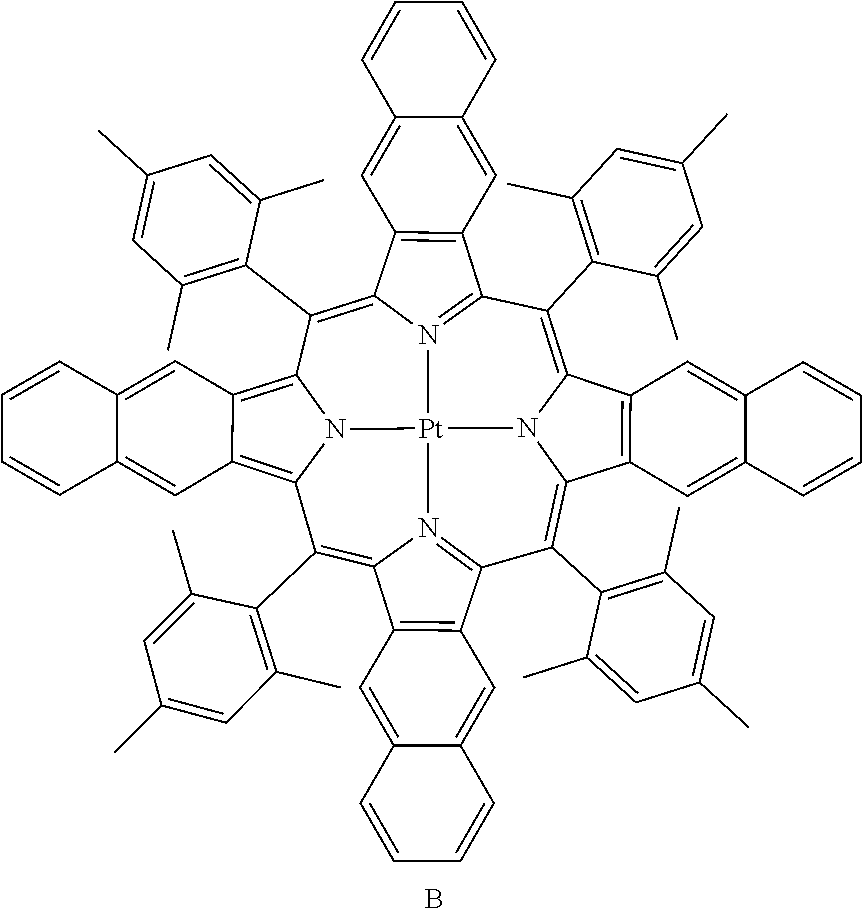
C1(C2=C(C)C=C(C)C=C2C)=C2N3C(=C(C4=C(C)C=C(C)C=C4C)C4=N5C(=C(C6=C(C)C=C(C)C=C6C)C6=C7C(=C8N6[Pt]35N3=C1C1=C(C3=C8C3=C(C)C=C(C)C=C3C)C=C3C(=C1)C=CC=C3)C=C1C(=C7)C=CC=C1)C1=C4C=C3C(=C1)C=CC=C3)C1=C2C=C2C(=C1)C=CC=C2.B
